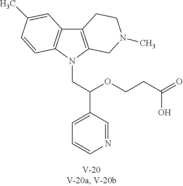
C12=C(N(CC(C3=CC=CN=C3)OCCC(O)=O)C3=C1C=C(C)C=C3)CN(C)CC2
